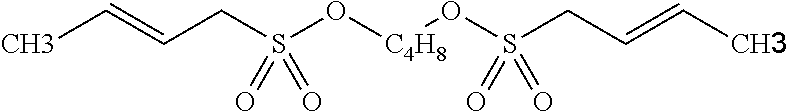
C(CS(O[C4H8]OS(CC=CC)(=O)=O)(=O)=O)=CC
